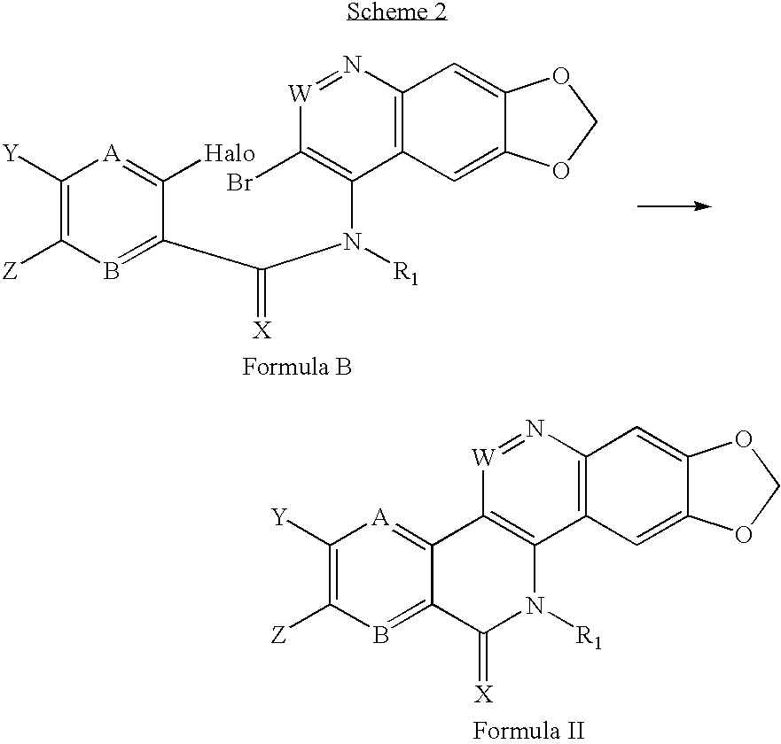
C1([Y])=C([Z])B=C(C(N([R1])C2=C(Br)[W]=NC3=C2C=C2C(=C3)OCO2)=[X])C([Halo])=[A]1.C1([Y])=C([Z])B=C2C(=[A]1)C1=C(C3=C(N=[W]1)C=C1C(=C3)OCO1)N([R1])C2=[X]
